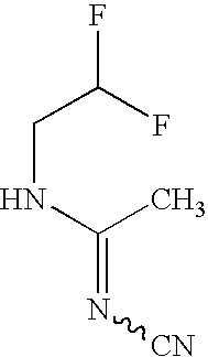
N(C(C)=N[CN])CC(F)F
